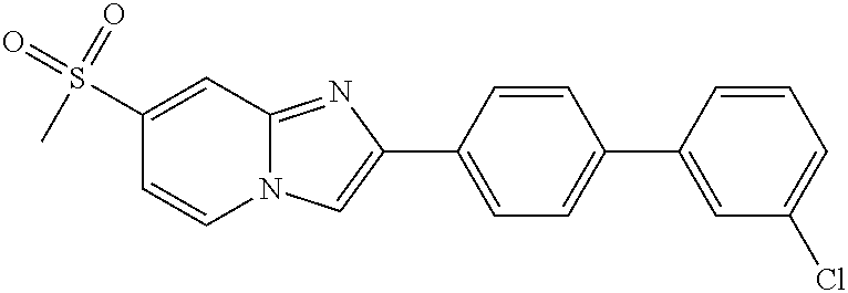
C1(S(=O)(=O)C)=CC2=NC(C3=CC=C(C4=CC(Cl)=CC=C4)C=C3)=CN2C=C1
